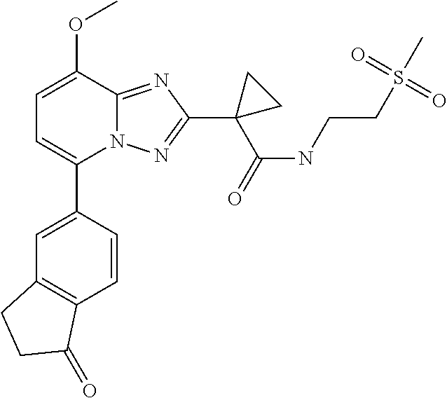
C1=C(OC)C2=NC(C3(C(=O)NCCS(C)(=O)=O)CC3)=NN2C(C2=CC3=C(C=C2)C(=O)CC3)=C1
